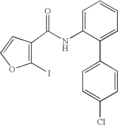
C1(I)=C(C(NC2=CC=CC=C2C2=CC=C(Cl)C=C2)=O)C=CO1
